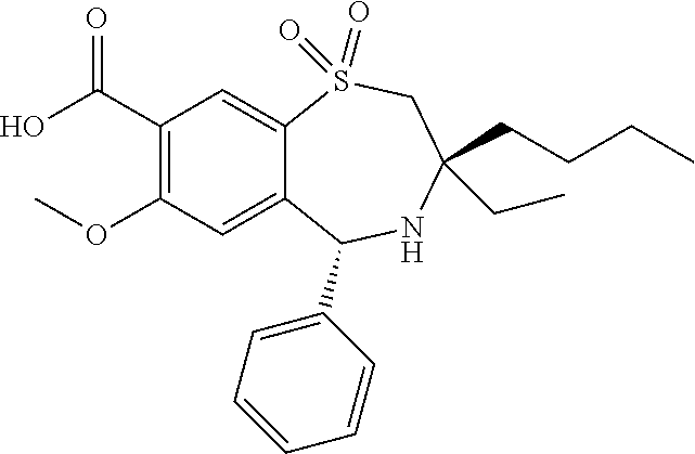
C1(C(O)=O)=C(OC)C=C2C(=C1)S(=O)(=O)CC(CCCC)(CC)NC2C1=CC=CC=C1
